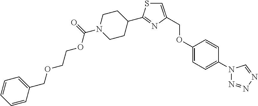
C(OC1=CC=C(N2N=NN=C2)C=C1)C1=CSC(C2CCN(C(=O)OCCOCC3=CC=CC=C3)CC2)=N1
